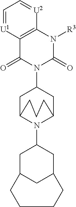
C12=C(N([R3])C(=O)N(C3CC4N(C5CC6CC(C5)CCCC6)C(C3)CCC4)C1=O)[U2]=CC=[U1]2
